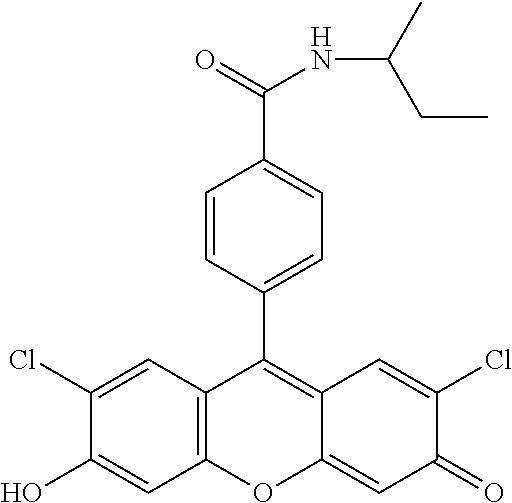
C12=C(C=C(Cl)C(O)=C1)C(C1=CC=C(C(=O)NC(C)CC)C=C1)=C1C(=CC(=O)C(Cl)=C1)O2
